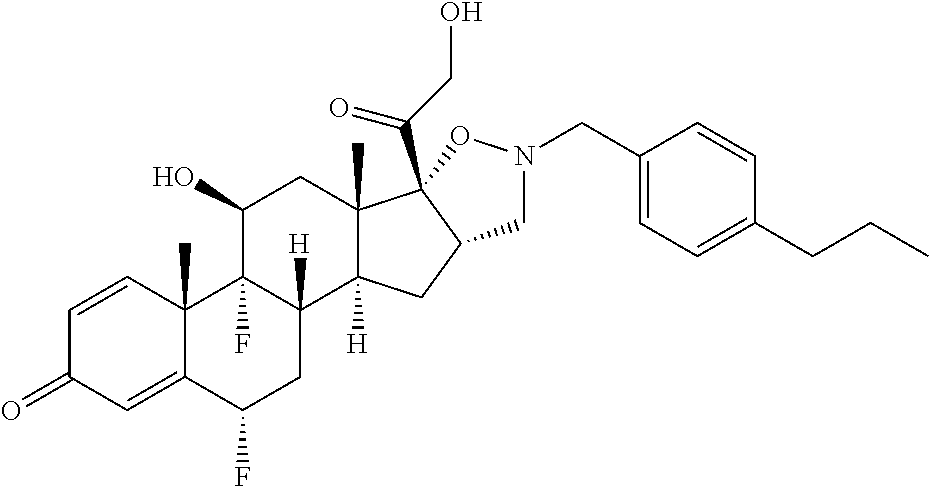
C1=CC2(C)C(=CC1=O)C(F)CC1([H])C2(F)C(O)CC2(C)C1([H])CC1C2(C(CO)=O)ON(CC2=CC=C(CCC)C=C2)C1
